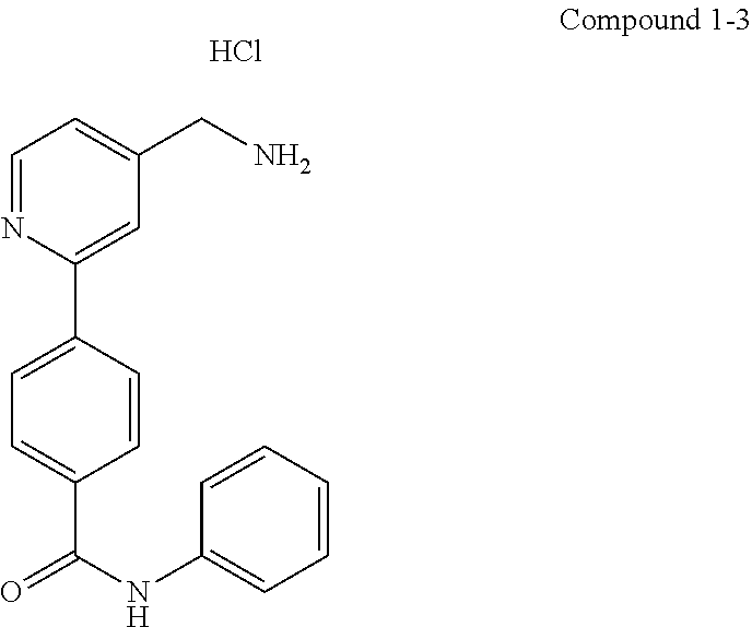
C1=NC(C2=CC=C(C(NC3=CC=CC=C3)=O)C=C2)=CC(CN)=C1.Cl
